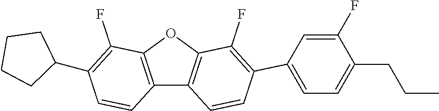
C12=C(OC3=C1C=CC(C1=CC=C(CCC)C(F)=C1)=C3F)C(F)=C(C1CCCC1)C=C2
